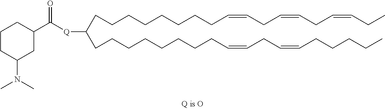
C(CCCCCCC=CCC=CCC=CCC)CC([Q]C(C1CCCC(N(C)C)C1)=O)CCCCCCCCC=CCC=CCCCCC
